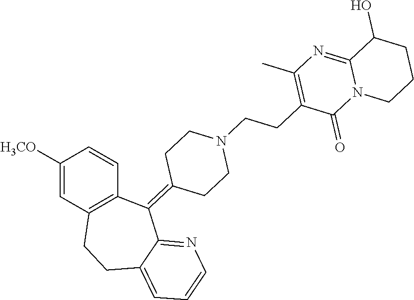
C1(=C2C3=NC=CC=C3CCC3=C2C=CC([H3CO])=C3)CCN(CCC2=C(C)N=C3N(C2=O)CCCC3O)CC1
